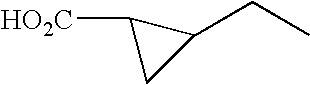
C1(CC)C([HO2C])C1
